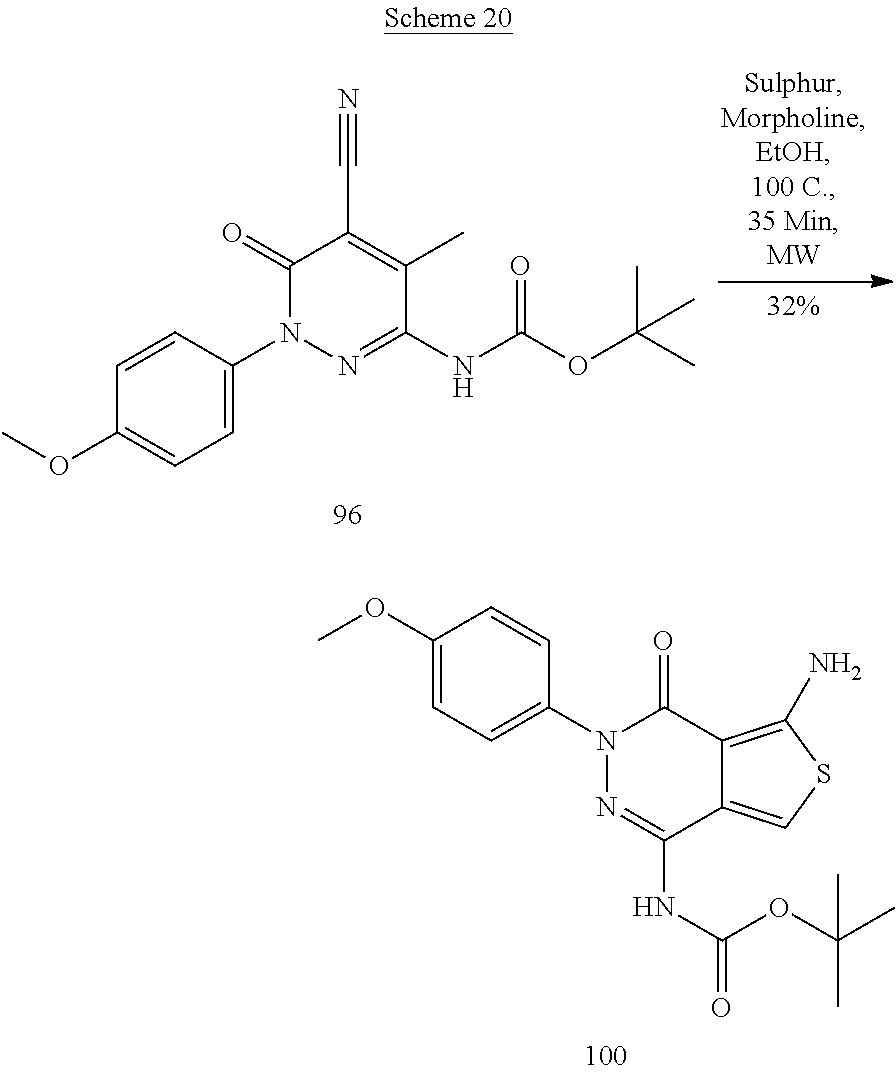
O(C1=CC=C(N2N=C(NC(OC(C)(C)C)=O)C(C)=C(C#N)C2=O)C=C1)C.C1(OC)=CC=C(N2N=C(NC(OC(C)(C)C)=O)C3=CSC(N)=C3C2=O)C=C1
